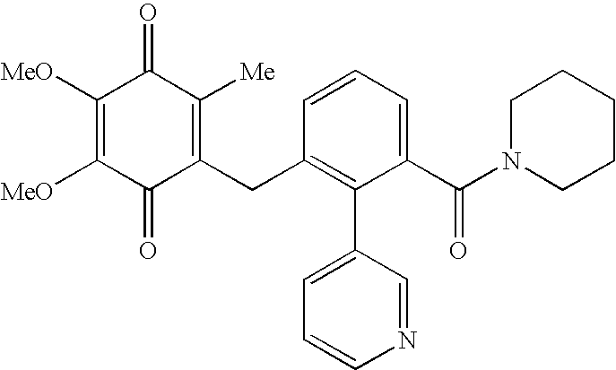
C1(=O)C(CC2=C(C3=CC=CN=C3)C(C(N3CCCCC3)=O)=CC=C2)=C([Me])C(=O)C([MeO])=C1[MeO]
